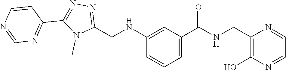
N(C1=CC(C(=O)NCC2=C(O)N=CC=N2)=CC=C1)CC1=NN=C(C2=NC=NC=C2)N1C
